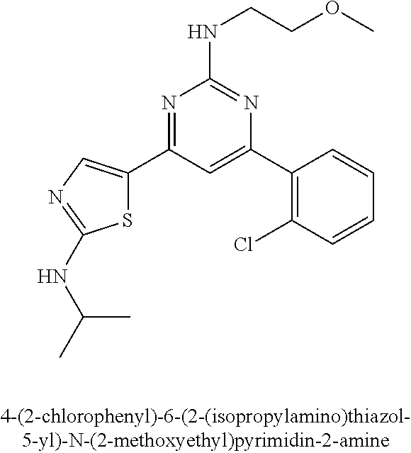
N(C1=NC(C2=C(Cl)C=CC=C2)=CC(C2=CN=C(NC(C)C)S2)=N1)CCOC
